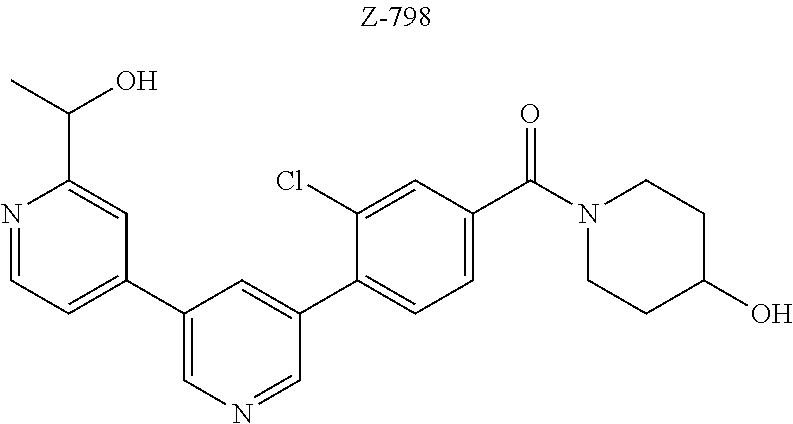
C1(C2=CN=CC(C3=CC=C(C(N4CCC(O)CC4)=O)C=C3Cl)=C2)=CC=NC(C(C)O)=C1
